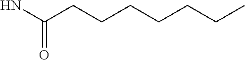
NC(CCCCCCC)=O
